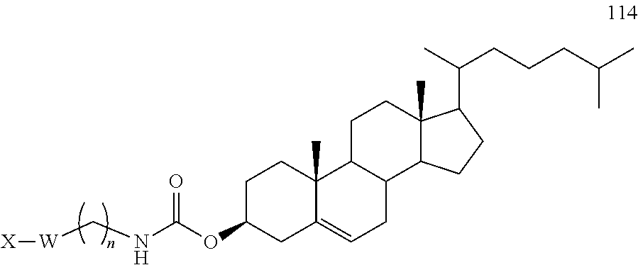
[W](CNC(OC1CC2=CCC3C(C2(C)CC1)CCC1(C)C3CCC1C(CCCC(C)C)C)=O)[X]
